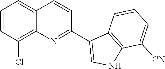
C1=CC(Cl)=C2C(=C1)C=CC(C1=CNC3=C1C=CC=C3[CN])=N2
